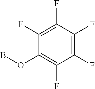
C1(F)=C(F)C(F)=C(F)C(F)=C1OB
